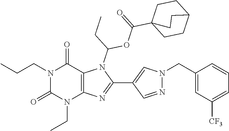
N1(CCC)C(=O)N(CC)C2=C(C1=O)N(C(CC)OC(C13CCC(CC1)CC3)=O)C(C1=CN(CC3=CC([CF3])=CC=C3)N=C1)=N2
